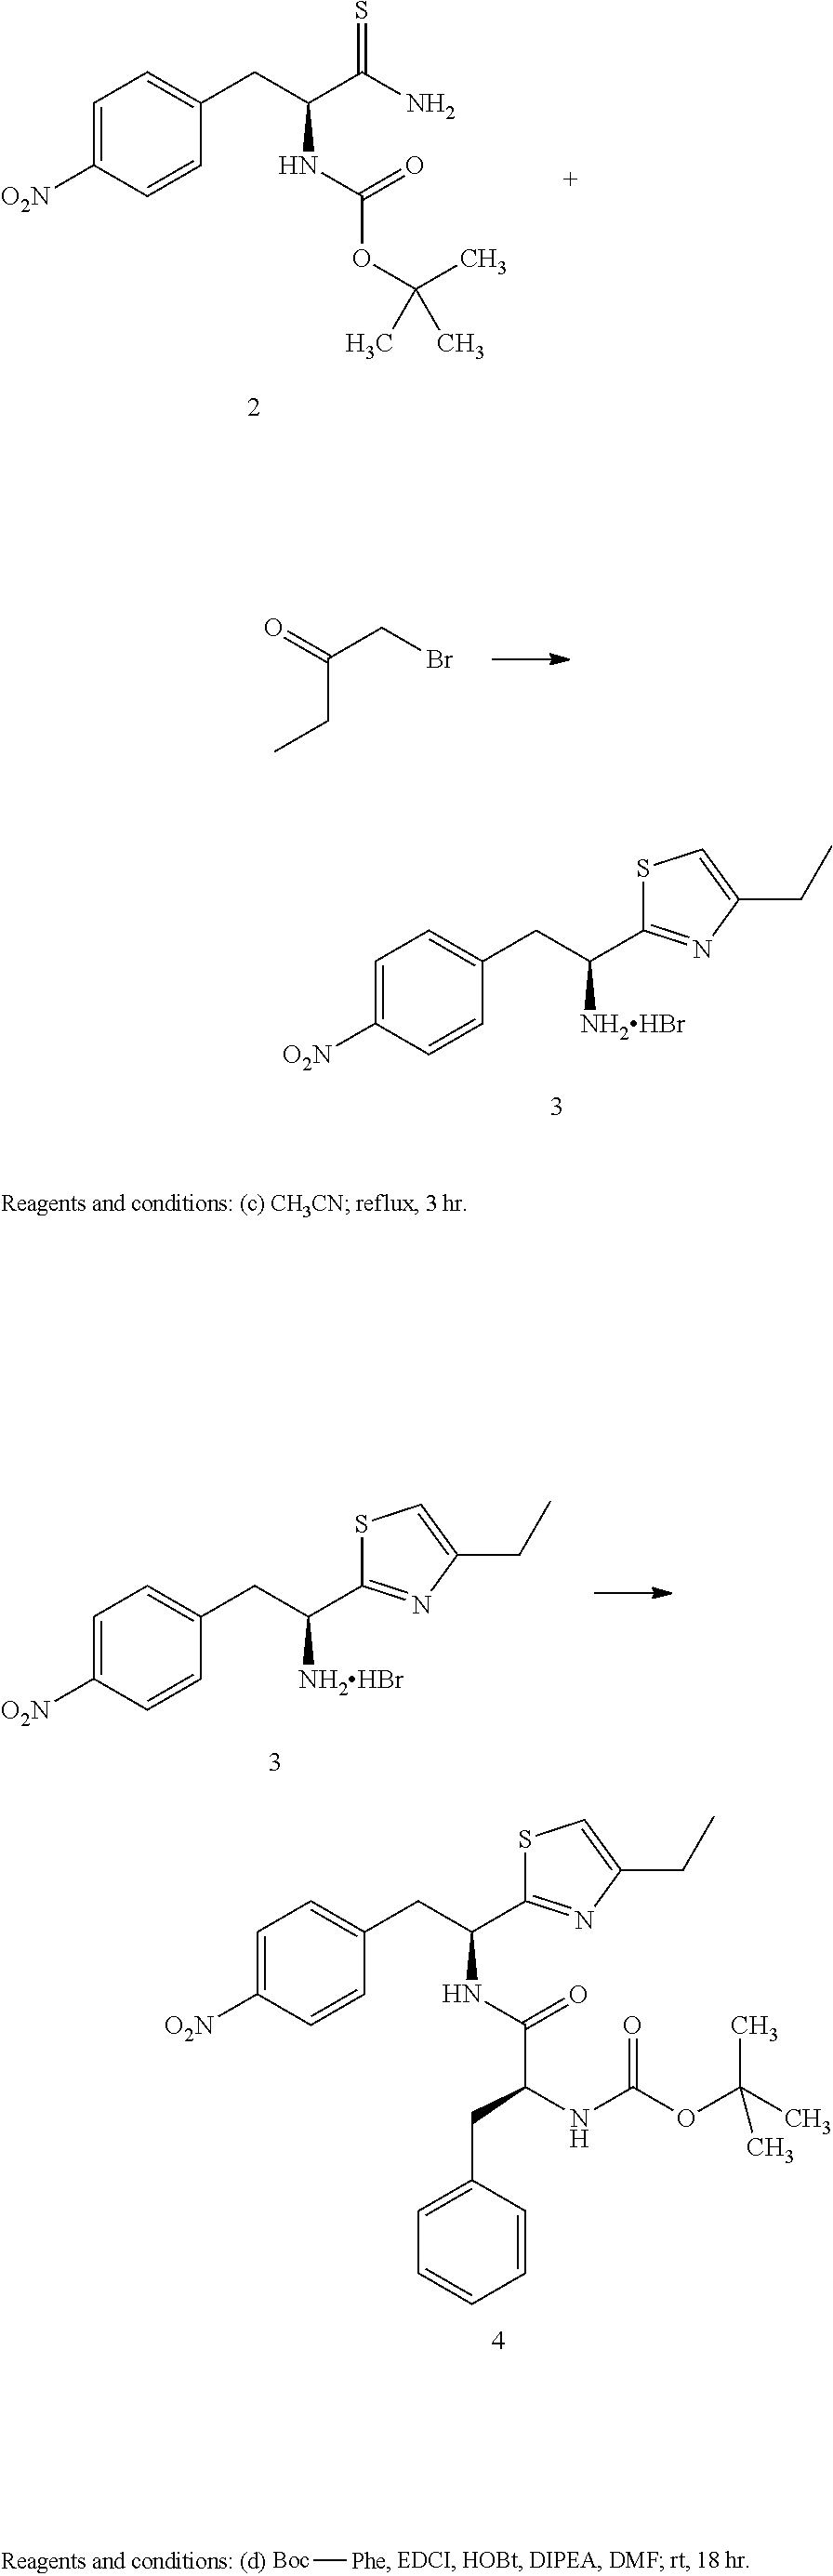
C1=C([O2N])C=CC(CC(C2=NC(CC)=CS2)[NH2HBr])=C1.C1=C([O2N])C=CC(CC(C(N)=S)NC(OC(C)(C)C)=O)=C1.O=C(CBr)CC.C1=C([O2N])C=CC(CC(C2=NC(CC)=CS2)[NH2HBr])=C1.C1=C([O2N])C=CC(CC(C2=NC(CC)=CS2)NC(C(NC(OC(C)(C)C)=O)CC2=CC=CC=C2)=O)=C1.[Boc][Phe]
